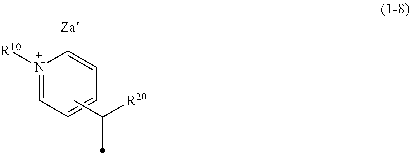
[N+]1([R10])=CC=CC=C1.CC([R20])C
